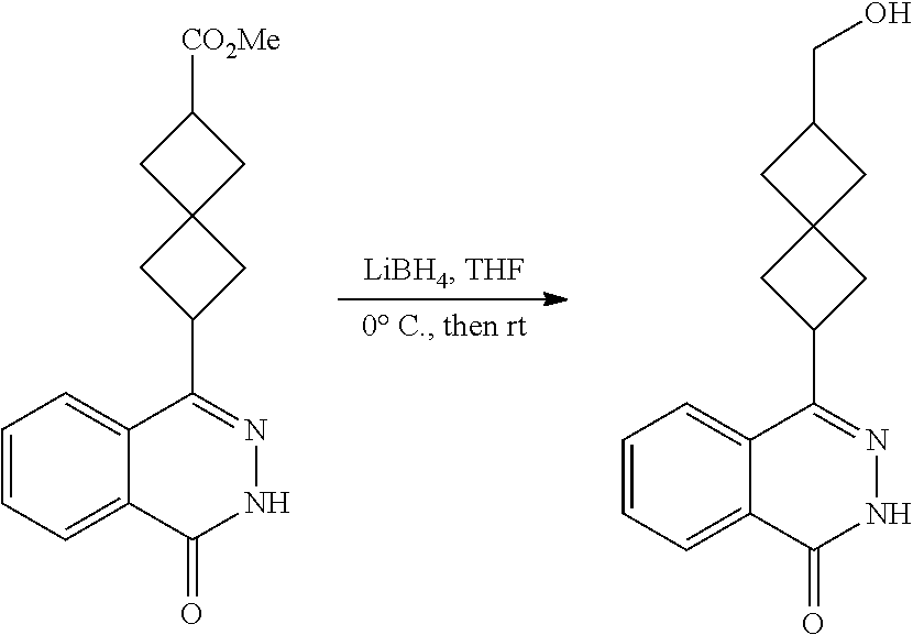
C1=CC=C2C(=C1)C(C1CC3(C1)CC([CO2Me])C3)=NNC2=O.C1=CC=C2C(=C1)C(C1CC3(C1)CC(CO)C3)=NNC2=O
